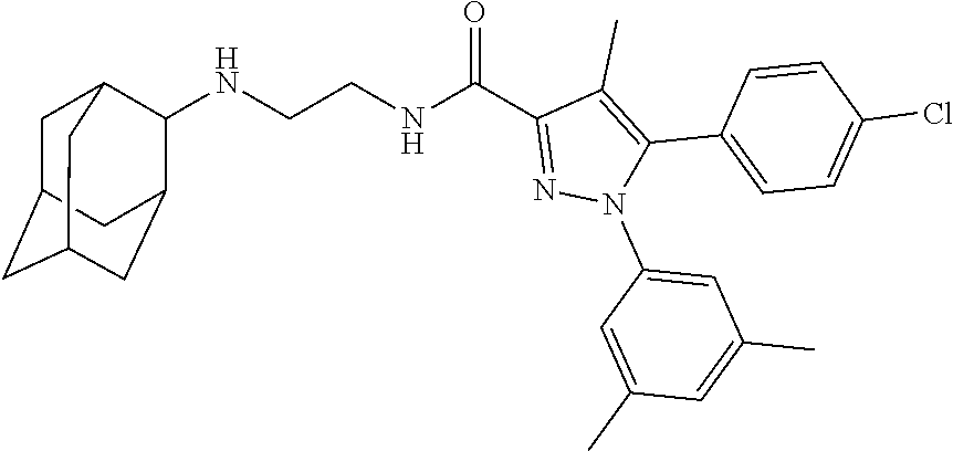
N(CCNC(C1=NN(C2=CC(C)=CC(C)=C2)C(C2=CC=C(Cl)C=C2)=C1C)=O)C1C2CC3CC(CC1C3)C2
